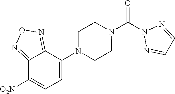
O=C(N1N=CC=N1)N1CCN(C2=CC=C([O2N])C3=NON=C23)CC1
